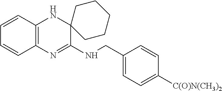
C1=CC2=C(C=C1)N=C(NCC1=CC=C([C(O)N(CH3)2])C=C1)C1(N2)CCCCC1
